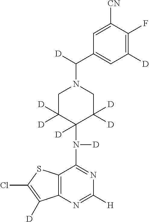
C12=C(N=C([H])N=C1N([D])C1([D])C([D])([D])CN(C([D])C3=CC([D])=C(F)C([CN])=C3)CC1([D])[D])C([D])=C(Cl)S2
